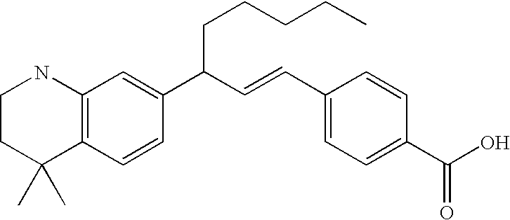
C12=C(C=CC(C(C=CC3=CC=C(C(O)=O)C=C3)CCCCC)=C1)C(C)(C)CCN2
